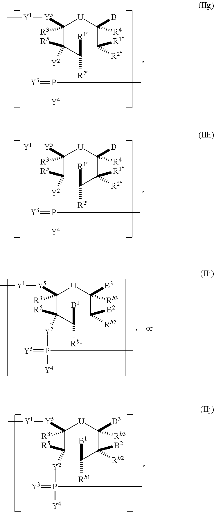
C(C(C([R1])[R2])([R5])[Y2]P(=[Y3])(C)[Y4])([U]C(C([R1])[R2])(B)[R4])([Y5][Y1]C)[R3].C(C([R5])[Y2]P(=[Y3])(C)[Y4])([U]C(C(C([R1])[R2])([R1])[R2])(B)[R4])([Y5][Y1]C)[R3].C(C(C([B1])[Rb1])([R5])[Y2]P(=[Y3])(C)[Y4])([U]C(C([B2])[Rb2])([B3])[Rb3])([Y5][Y1]C)[R3].C(C([R5])[Y2]P(=[Y3])(C)[Y4])([U]C(C(C([B1])[Rb1])([B2])[Rb2])([B3])[Rb3])([Y5][Y1]C)[R3]
